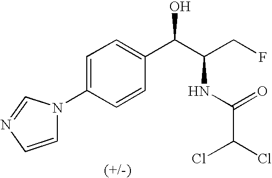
C1=CN=CN1C1=CC=C(C(C(CF)NC(C(Cl)Cl)=O)O)C=C1
